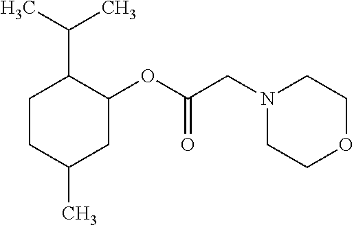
C1CC(C)CC(OC(CN2CCOCC2)=O)C1C(C)C
